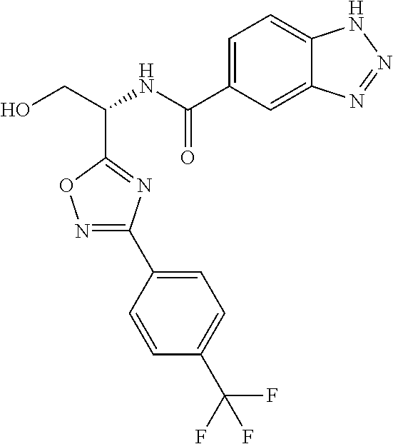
N1=C(C2=CC=C(C(F)(F)F)C=C2)N=C(C(CO)NC(=O)C2=CC=C3C(=C2)N=NN3)O1
